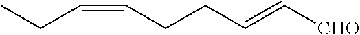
C(CCC=C[CHO])=CCC
